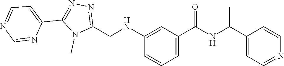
C1(NCC2=NN=C(C3=CC=NC=N3)N2C)=CC(C(NC(C2=CC=NC=C2)C)=O)=CC=C1
